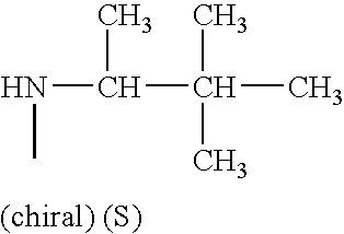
N(C(C(C)(C)C)C)C
